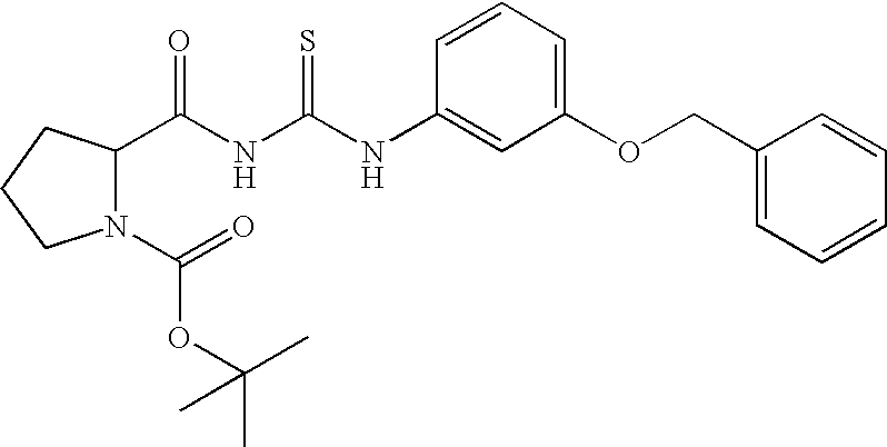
C(NC(NC1=CC(OCC2=CC=CC=C2)=CC=C1)=S)(=O)C1N(C(OC(C)(C)C)=O)CCC1
